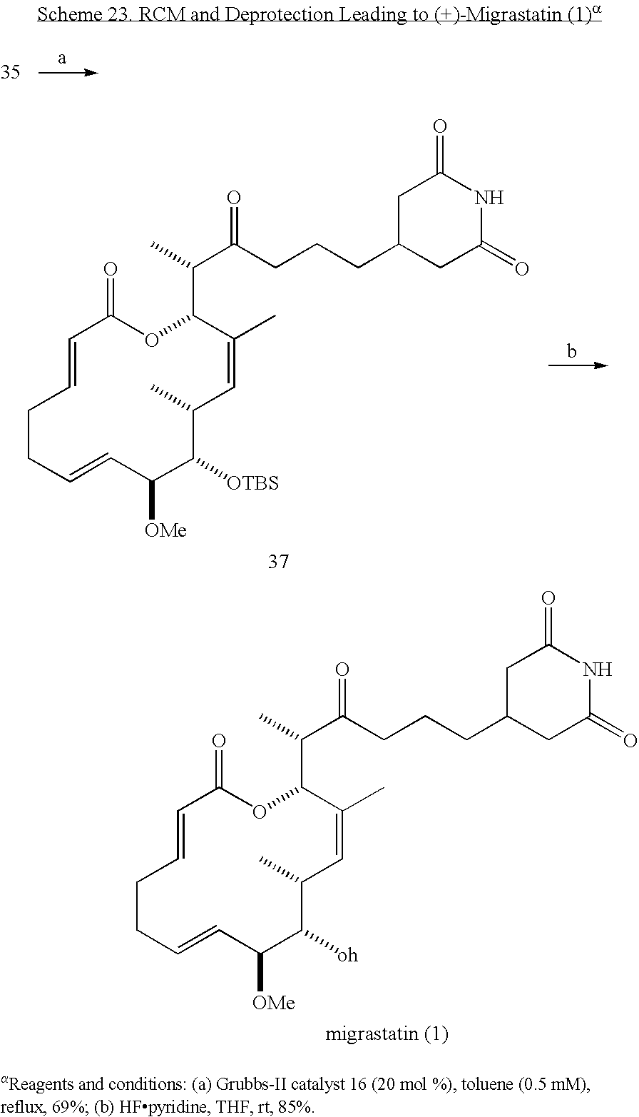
C(C1C(C)=CC(C)C([OTBS])C([OMe])C=CCCC=CC(=O)O1)(C(CCCC1CC(=O)NC(=O)C1)=O)C.C(C1C(C)=CC(C)C([oh])C([OMe])C=CCCC=CC(=O)O1)(C(CCCC1CC(=O)NC(=O)C1)=O)C
